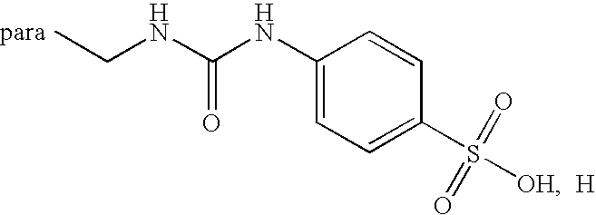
CCNC(NC1=CC=C(S([OH])(=O)=O)C=C1)=O.[H]
